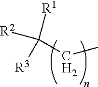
C(CC)([R1])([R2])[R3]
